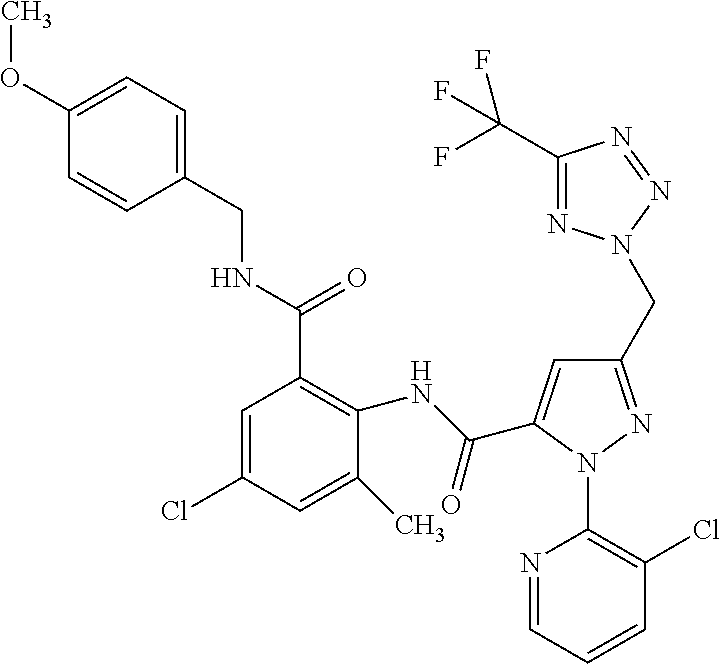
C1(OC)=CC=C(CNC(C2=C(NC(=O)C3=CC(CN4N=C(C(F)(F)F)N=N4)=NN3C3=C(Cl)C=CC=N3)C(C)=CC(Cl)=C2)=O)C=C1
